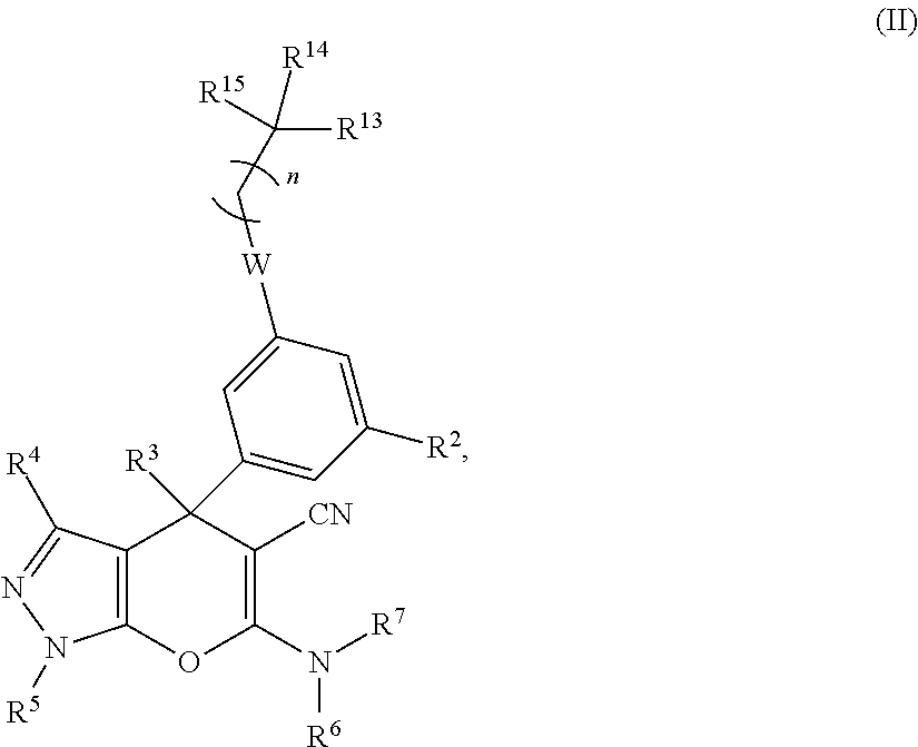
C12=C(OC(N([R7])[R6])=C([CN])C1(C1=CC([R2])=CC([W]CC([R14])([R13])[R15])=C1)[R3])N([R5])N=C2[R4]
